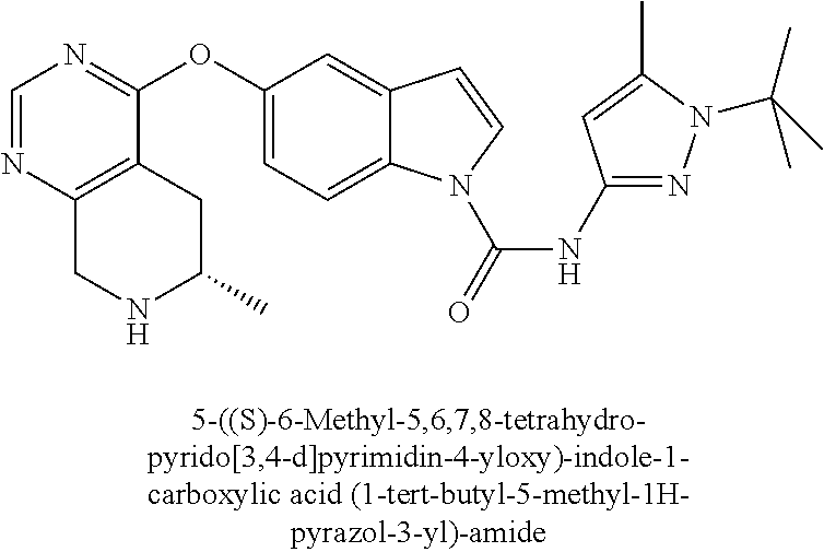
C1(OC2=CC=C3C(=C2)C=CN3C(=O)NC2=NN(C(C)(C)C)C(C)=C2)=NC=NC2=C1CC(C)NC2
